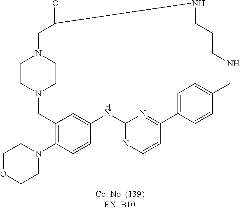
C1CN2CCN1CC(=O)NCCCNCC1=CC=C(C3=NC(=NC=C3)NC3=CC(=C(N4CCOCC4)C=C3)C2)C=C1
